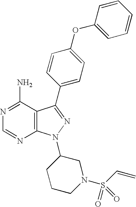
N1=C(N)C2=C(N=C1)N(C1CN(S(C=C)(=O)=O)CCC1)N=C2C1=CC=C(OC2=CC=CC=C2)C=C1
